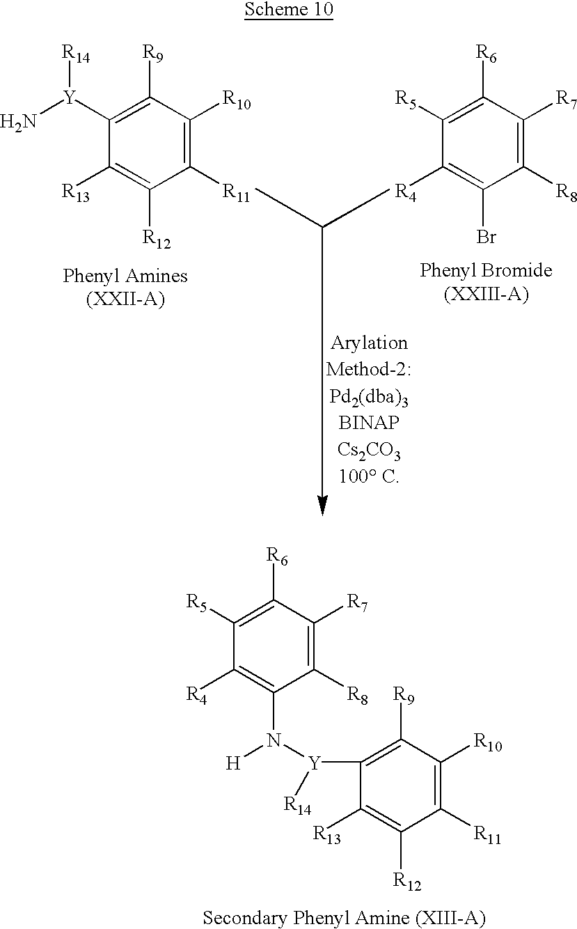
[Y](N(C1=C([R4])C([R5])=C([R6])C([R7])=C1[R8])[H])(C1=C([R9])C([R10])=C([R11])C([R12])=C1[R13])[R14].BrC1=C([R4])C([R5])=C([R6])C([R7])=C1[R8].[R12]C1=C([R13])C([Y](N)[R14])=C([R9])C([R10])=C1[R11]
